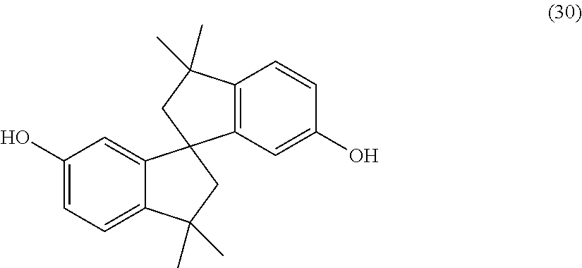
C1(O)=CC=C2C(=C1)C1(CC2(C)C)C2=C(C(C)(C)C1)C=CC(O)=C2
